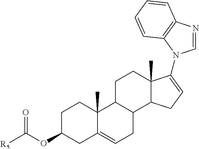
C1C(OC([R5])=O)CC2=CCC3C(C2(C)C1)CCC1(C)C3CC=C1N1C=NC2=C1C=CC=C2
